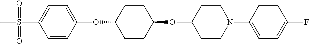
C1=CC(OC2CCC(OC3CCN(C4=CC=C(F)C=C4)CC3)CC2)=CC=C1S(C)(=O)=O
